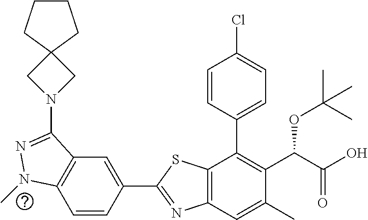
C1=CC(C2=NC3=C(S2)C(C2=CC=C(Cl)C=C2)=C(C(C(O)=O)OC(C)(C)C)C(C)=C3)=CC2=C1N(C)N=C2N1CC2(C1)CCCC2
